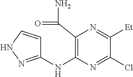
C1(NC2=C(C(N)=O)N=C([Et])C(Cl)=N2)=NNC=C1
